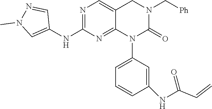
C1=C(N2C(=O)N(C[Ph])CC3=CN=C(NC4=CN(C)N=C4)N=C23)C=C(NC(C=C)=O)C=C1
